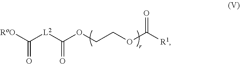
C([L2]C(OCCOC([R1])=O)=O)([RoO])=O
